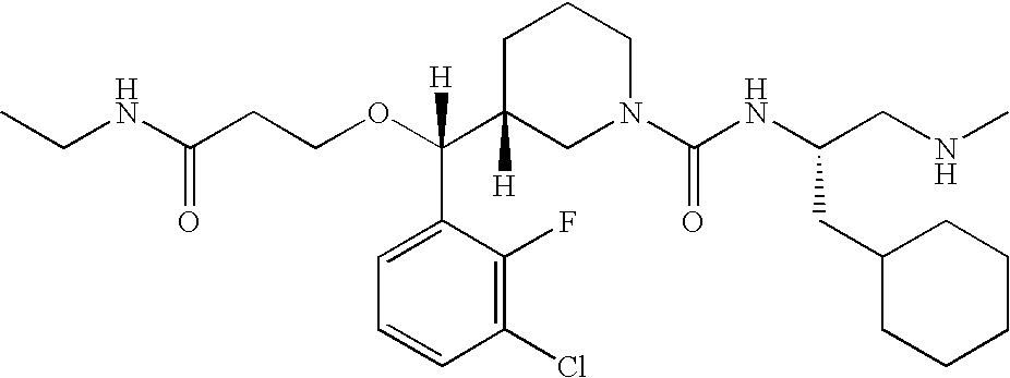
O(C(C1([H])CN(C(NC(CNC)CC2CCCCC2)=O)CCC1)(C1=CC=CC(Cl)=C1F)[H])CCC(NCC)=O
